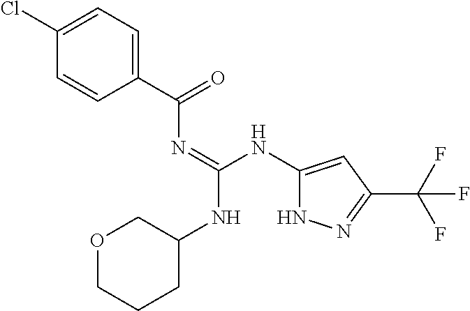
C1=CC(C(N=C(NC2=CC(C(F)(F)F)=NN2)NC2CCCOC2)=O)=CC=C1Cl
